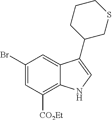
C1(Br)=CC([CO2Et])=C2C(=C1)C(C1CSCCC1)=CN2
